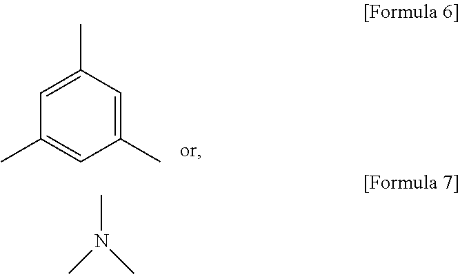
C1=C(C)C=C(C)C=C1C.CN(C)C
